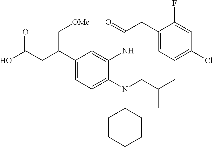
N(C1CCCCC1)(CC(C)C)C1=CC=C(C(CC(O)=O)C[OMe])C=C1NC(=O)CC1=CC=C(Cl)C=C1F
